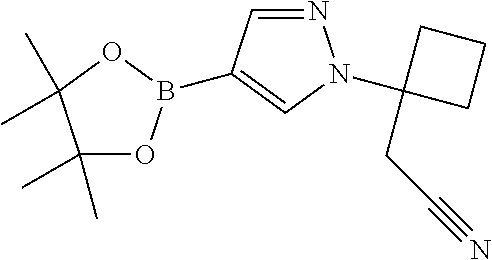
C1(C)(C)OB(C2=CN(C3(CC#N)CCC3)N=C2)OC1(C)C
